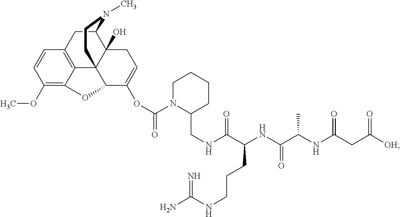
C1(OC)=C2C3=C(C=C1)CC1C4(O)C3(C(C(OC(=O)N3C(CNC(C(NC(=O)C(NC(=O)CC([OH])=O)C)CCCNC(N)=N)=O)CCCC3)=CC4)O2)CCN1C
